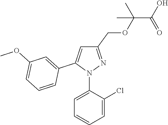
C1(COC(C(O)=O)(C)C)=NN(C2=CC=CC=C2Cl)C(C2=CC(OC)=CC=C2)=C1
